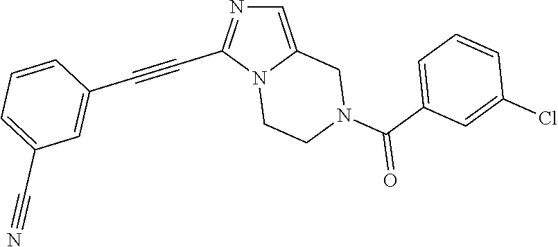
N12CCN(C(C3=CC=CC(Cl)=C3)=O)CC1=CN=C2C#CC1=CC(C#N)=CC=C1
